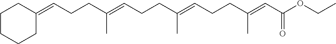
C1C(=CCCC(=CCCC(=CCCC(C)=CC(OCC)=O)C)C)CCCC1
